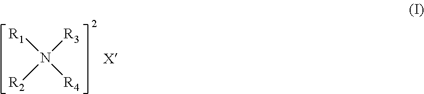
[R1]N([R4])([R3])[R2]
